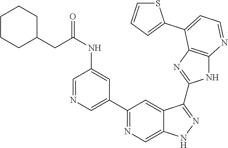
C1(C2=NC=C3C(=C2)C(C2=NC4=C(N2)N=CC=C4C2=CC=CS2)=NN3)=CN=CC(NC(CC2CCCCC2)=O)=C1
